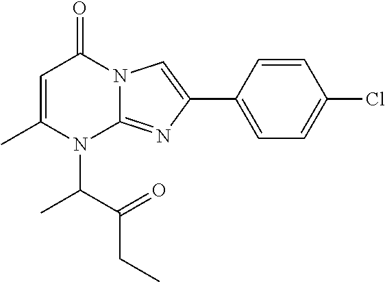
C1=C(C)N(C(C(=O)CC)C)C2=NC(C3=CC=C(Cl)C=C3)=CN2C1=O
